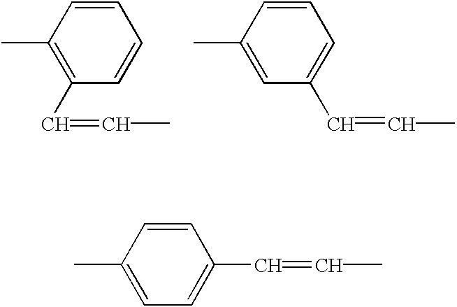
C1=C(C)C=CC(C=CC)=C1.C1(C=CC)=C(C)C=CC=C1.C1=C(C)C=CC=C1C=CC
